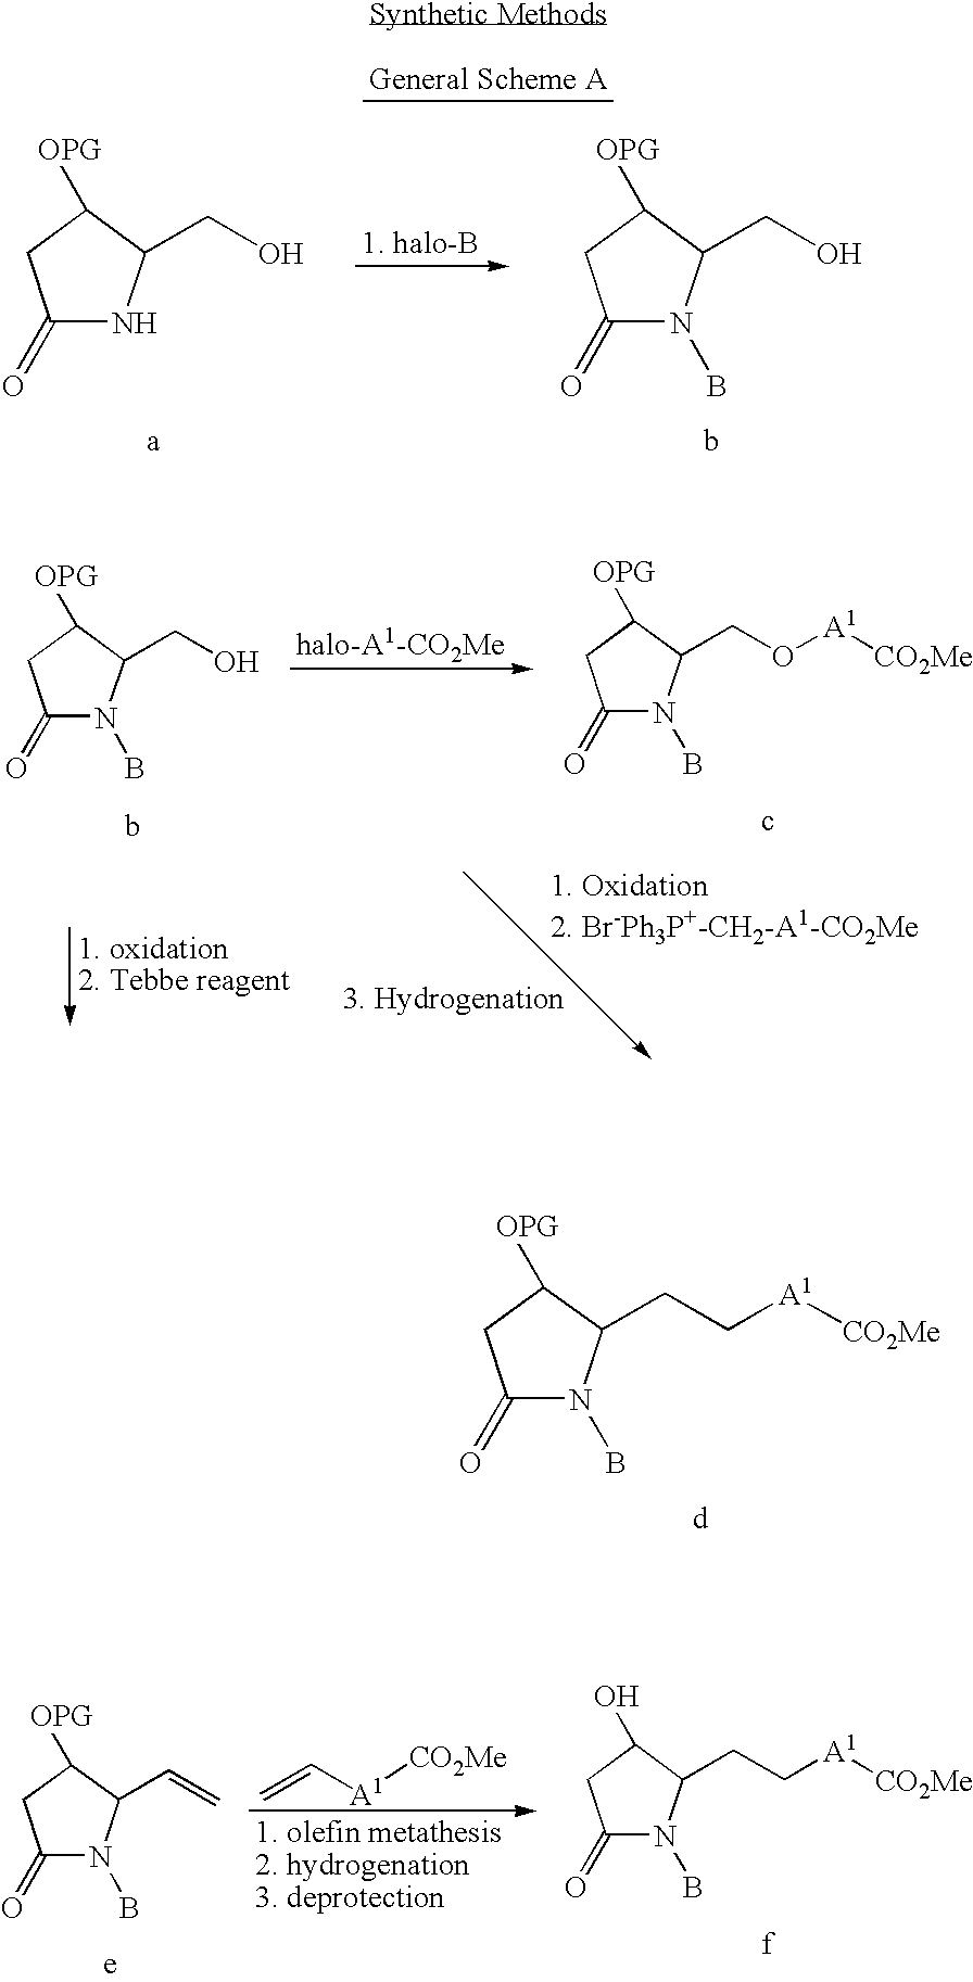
C=C[A1][CO2Me].C1(=O)N(B)C(C=C)C([OPG])C1.C1(=O)N(B)C(CC[A1][CO2Me])C(O)C1.C1(=O)NC(CO)C([OPG])C1.C1(=O)N(B)C(CO)C([OPG])C1.C1(=O)N(B)C(CC[A1][CO2Me])C([OPG])C1.C1(=O)N(B)C(CO[A1][CO2Me])C([OPG])C1.C1(=O)N(B)C(CO)C([OPG])C1
